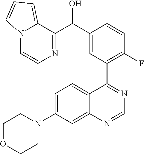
C1=C(N2CCOCC2)C=C2C(=C1)C(C1=C(F)C=CC(C(C3=NC=CN4C3=CC=C4)O)=C1)=NC=N2
